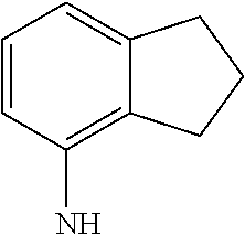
C1=CC(N)=C2C(=C1)CCC2
